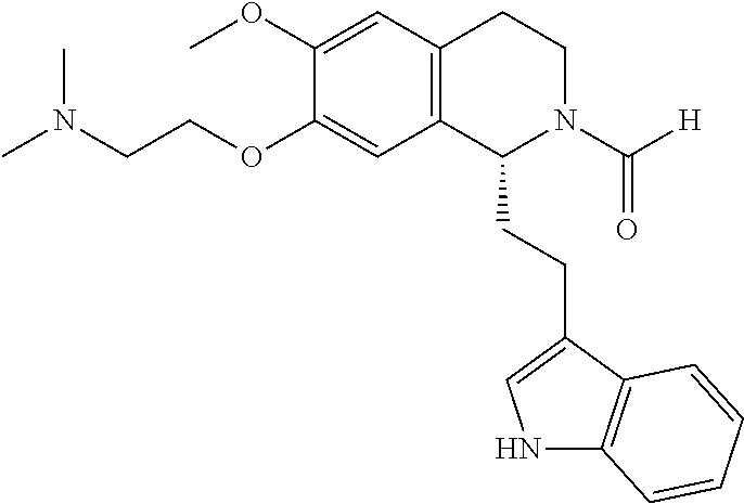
C1(OC)=CC2=C(C=C1OCCN(C)C)C(CCC1=CNC3=C1C=CC=C3)N(C([H])=O)CC2
